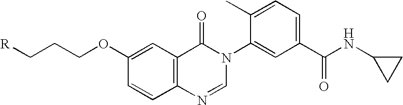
C12=C(C=C(OCCC[R])C=C1)C(=O)N(C1=CC(C(NC3CC3)=O)=CC=C1C)C=N2
